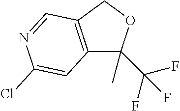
C12=C(COC1(C(F)(F)F)C)C=NC(Cl)=C2
